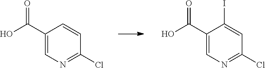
C1(C(O)=O)=CN=C(Cl)C=C1.C1(C(O)=O)=CN=C(Cl)C=C1I
